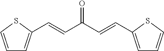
C(=CC(C=CC1=CC=CS1)=O)C1=CC=CS1
